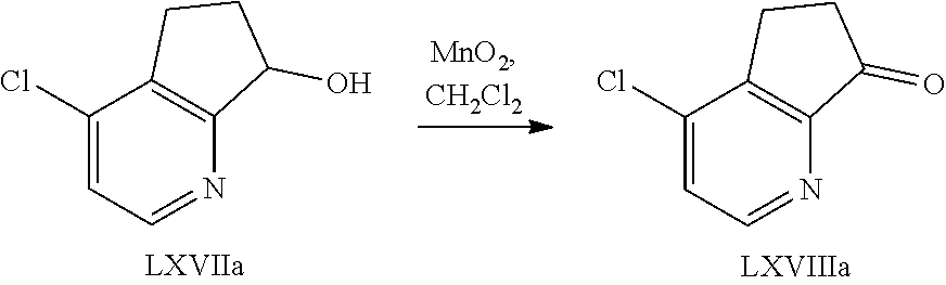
C1(Cl)=CC=NC2=C1CCC2=O.C1(Cl)=CC=NC2=C1CCC2O
